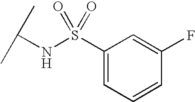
C1(S(NC(C)C)(=O)=O)=CC=CC(F)=C1
